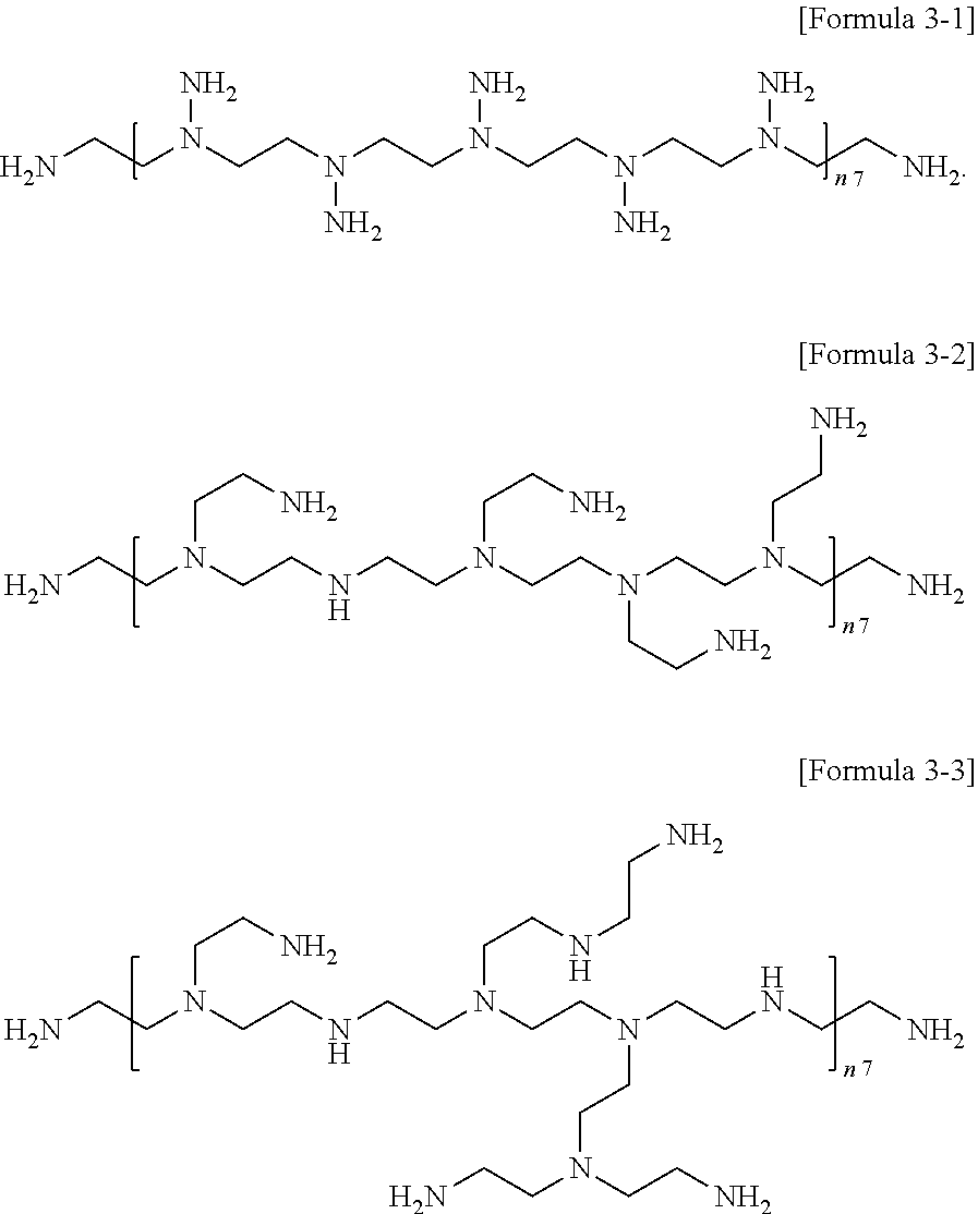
NCCN(CCN(CCN(CCN(CCN(CC[NH2])N)N)N)N)N.NCCN(CCNCCN(CCN(CCN(CCN)CCN)CCN)CCN)CCN.NCCN(CCNCCN(CCN(CCNCCN)CCN(CCN)CCN)CCNCCN)CCN
